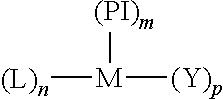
[(L)n][M]([(Y)p])[(PI)m]
